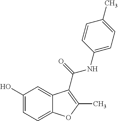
C1(O)=CC=C2C(=C1)C(C(=O)NC1=CC=C(C)C=C1)=C(C)O2
